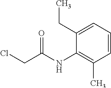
C1=CC=C(CC)C(NC(CCl)=O)=C1C
